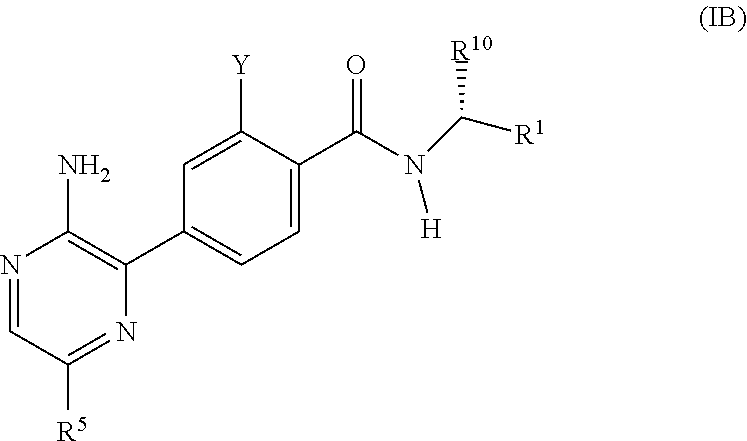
N1=CC([R5])=NC(C2=CC=C(C(N([H])C([R1])[R10])=O)C([Y])=C2)=C1N
